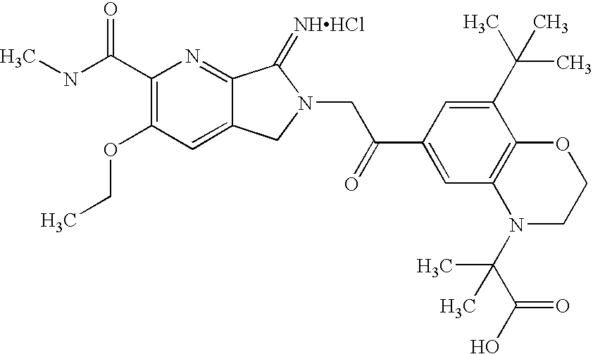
C(C1=C(OCC)C=C2C(=N1)C(=[NHHCl])N(CC(C1=CC3=C(C(C(C)(C)C)=C1)OCCN3C(C(O)=O)(C)C)=O)C2)(NC)=O
